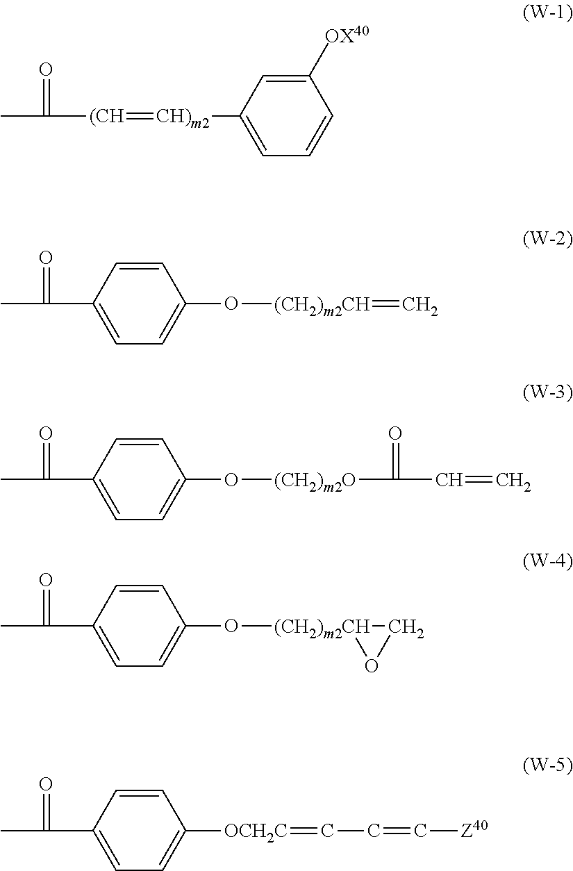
CC([(CH]=[CH)m2]C1=CC=CC([OX40])=C1)=O.CC(C1=CC=C(O[(CH2)m2CH]=C)C=C1)=O.CC(C1=CC=C(O[(CH2)m2O]C(C=C)=O)C=C1)=O.CC(C1=CC=C(O[(CH2)m2CH]2OC2)C=C1)=O.CC(C1=CC=C([OCH2C]=CC=C[Z40])C=C1)=O
